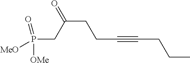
P(CC(CCC#CCCC)=O)([OMe])([MeO])=O
